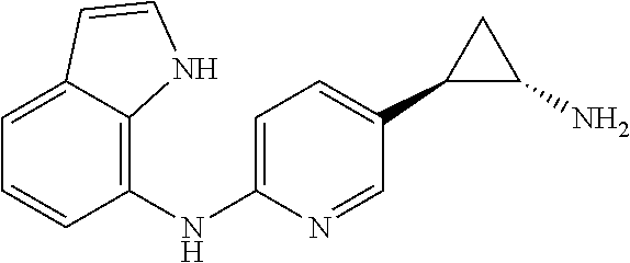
C1=C(NC2=C3C(=CC=C2)C=CN3)N=CC(C2C(N)C2)=C1
